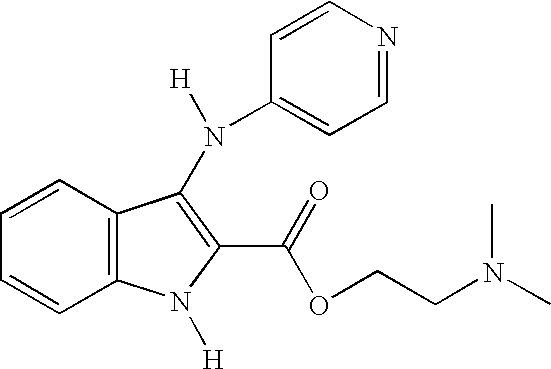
C12=C(C=CC=C1)C(N([H])C1=CC=NC=C1)=C(C(=O)OCCN(C)C)N2[H]
